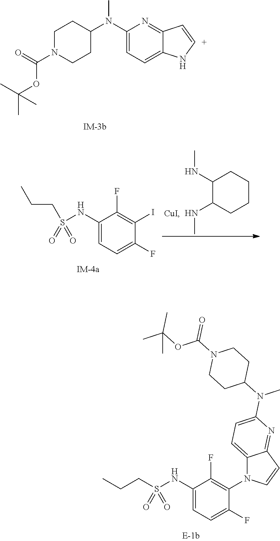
C1(NS(CCC)(=O)=O)=CC=C(F)C(I)=C1F.C1(NC)C(NC)CCCC1.C1(N(C2=CC=C3C(=N2)C=[C+]N3)C)CCN(C(=O)OC(C)(C)C)CC1.C1(NS(=O)(=O)CCC)=CC=C(F)C(N2C3=CC=C(N(C)C4CCN(C(OC(C)(C)C)=O)CC4)N=C3C=C2)=C1F
